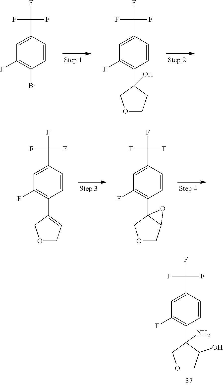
C1=C(C(F)(F)F)C=CC(Br)=C1F.C1=CC(C2(O)COCC2)=C(F)C=C1C(F)(F)F.C1=CC(C2=CCOC2)=C(F)C=C1C(F)(F)F.C1=CC(C23COCC2O3)=C(F)C=C1C(F)(F)F.C1=CC(C2(N)COCC2O)=C(F)C=C1C(F)(F)F
